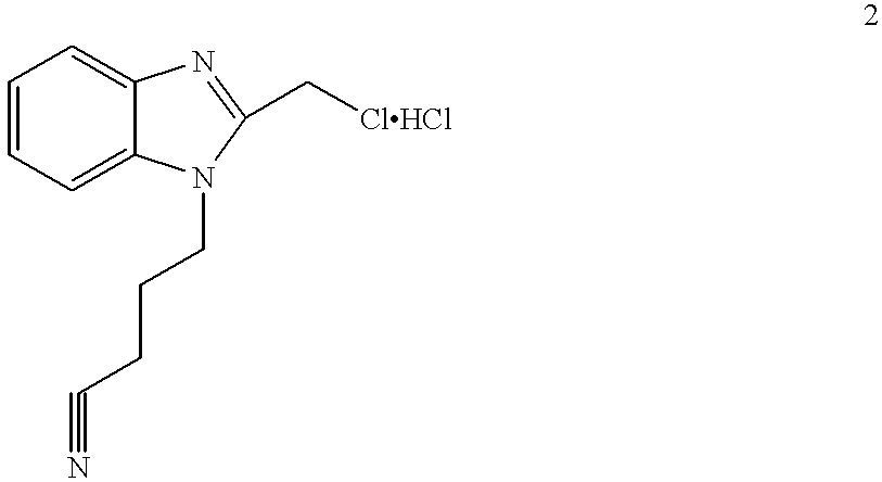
C1=CC=C2C(=C1)N=C(C[ClHCl])N2CCCC#N
